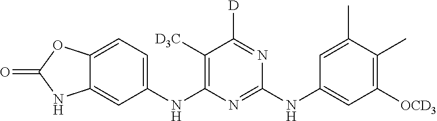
C1([D3C])=C(NC2=CC=C3C(=C2)NC(=O)O3)N=C(NC2=CC([OCD3])=C(C)C(C)=C2)N=C1[D]
